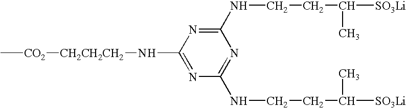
C[CO2][CH2CH2CH2]NC1=NC(NCCC([SO3Li])C)=NC(NCCC([SO3Li])C)=N1
